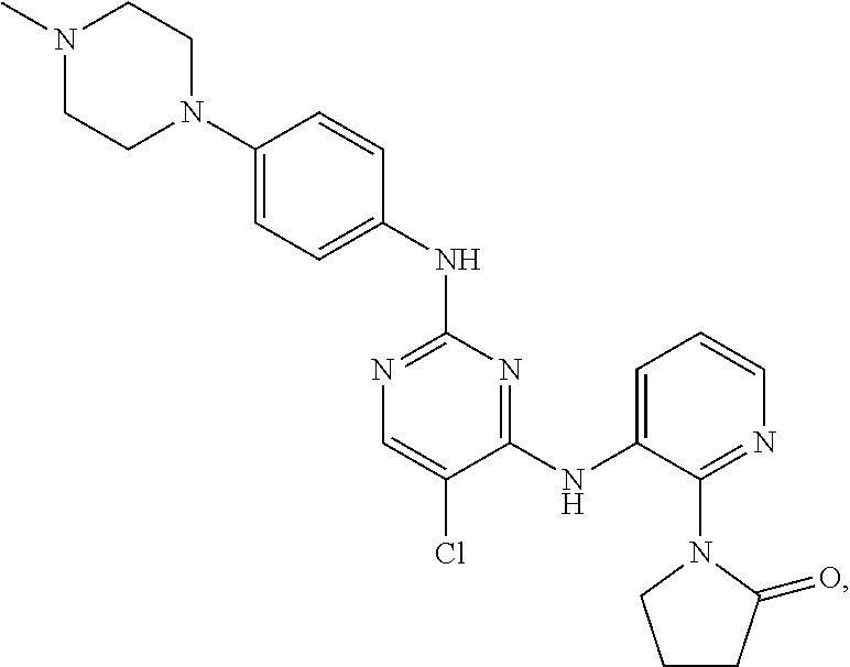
C1(N2CCN(C)CC2)=CC=C(NC2=NC=C(Cl)C(NC3=CC=CN=C3N3CCCC3=O)=N2)C=C1
